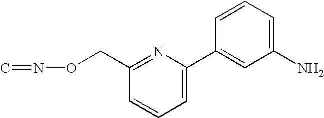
C1=C(C2=CC(N)=CC=C2)N=C(CON=C)C=C1
